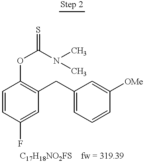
C1=CC(F)=CC(CC2=CC=CC([OMe])=C2)=C1OC(N(C)C)=S
